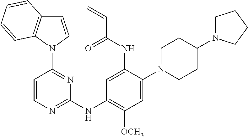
C1=CN(C2=NC(NC3=C([OCH3])C=C(N4CCC(N5CCCC5)CC4)C(NC(C=C)=O)=C3)=NC=C2)C2=C1C=CC=C2
